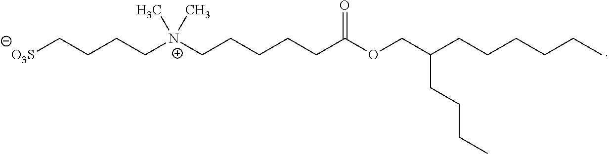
[N+](C)(CCCCCC(OCC(CCCC)CCCCCC)=O)(C)CCCC[O3S]
